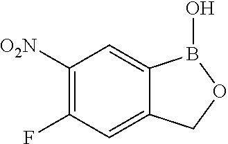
C1([O2N])=C(F)C=C2C(=C1)B(O)OC2
